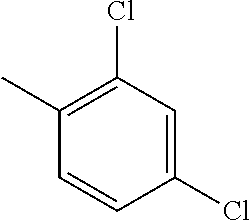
C1(C)=C(Cl)C=C(Cl)C=C1
